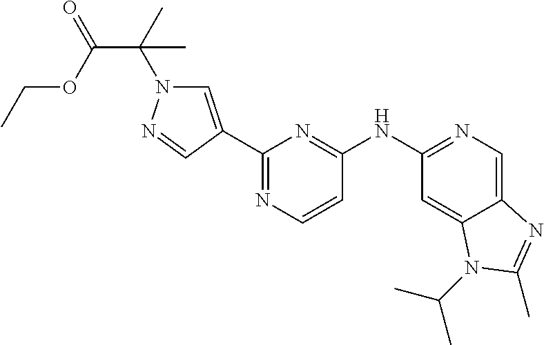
C1(C2=NC=CC(NC3=NC=C4C(=C3)N(C(C)C)C(C)=N4)=N2)=CN(C(C(OCC)=O)(C)C)N=C1
